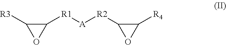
C1([R1][A][R2]C2OC2[R4])C([R3])O1
